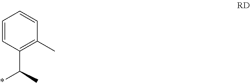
C1=CC(C(*)C)=C(C)C=C1
